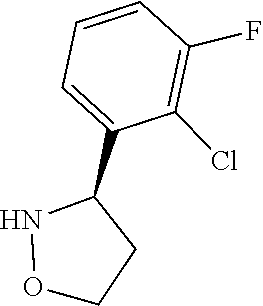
O1NC(C2=CC=CC(F)=C2Cl)CC1
